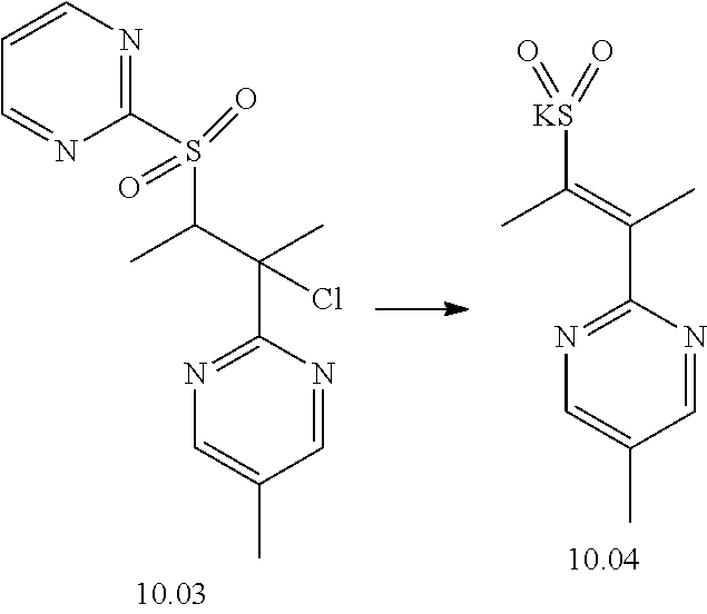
N1=C(S(C(C(C)(C2=NC=C(C)C=N2)Cl)C)(=O)=O)N=CC=C1.[KS](C(=C(C)C1=NC=C(C)C=N1)C)(=O)=O
